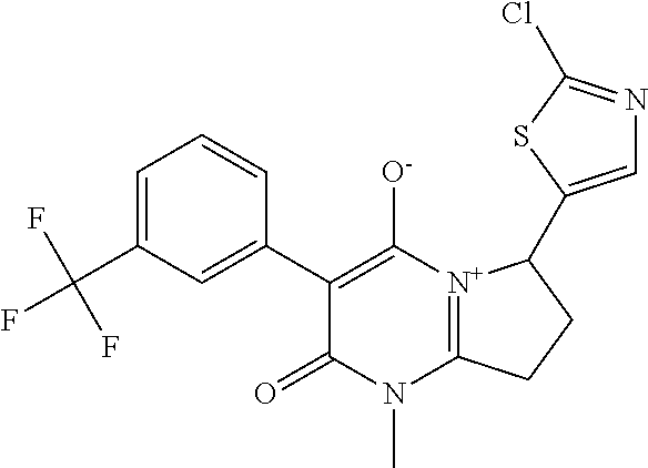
C(C1=CC=CC(C2=C([O-])[N+]3=C(N(C)C2=O)CCC3C2=CN=C(Cl)S2)=C1)(F)(F)F
